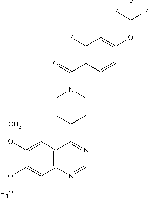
N1=C(C2CCN(C(=O)C3=C(F)C=C(OC(F)(F)F)C=C3)CC2)C2=C(N=C1)C=C(OC)C(OC)=C2
